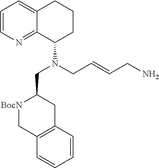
C(CN)=CCN(C1C2=NC=CC=C2CCC1)CC1[BocN]CC2=C(C1)C=CC=C2
